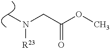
C(C(OC)=O)N(C)[R23]
